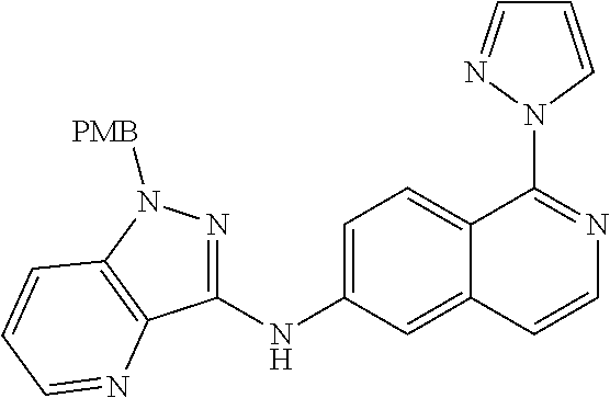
C1=C(NC2=NN([PMB])C3=C2N=CC=C3)C=C2C(=C1)C(N1C=CC=N1)=NC=C2
